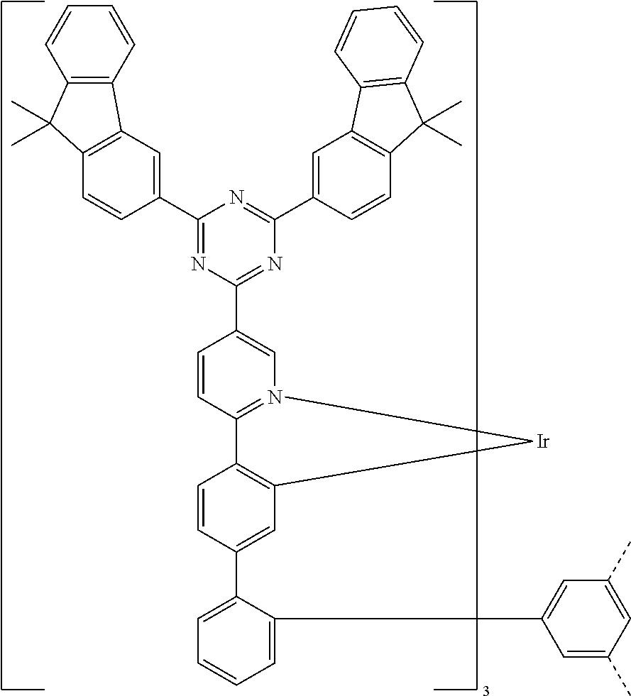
C1=C(C2=CC3=C(C=C2)C2=N(C=C(C4=NC(C5=CC6=C(C=C5)C(C)(C)C5=C6C=CC=C5)=NC(C5=CC6=C(C=C5)C(C)(C)C5=C6C=CC=C5)=N4)C=C2)[Ir]3)C(C2=CC(C)=CC(C)=C2)=CC=C1
